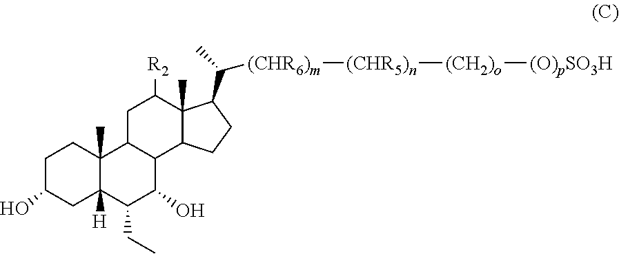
C1C(O)CC2([H])C(C)(C1)C1C(C(O)C2CC)C2C(C)(C([R2])C1)C(C(C)[(CHR6)m][(CHR5)n][(CH2)o][(O)pSO3H])CC2
